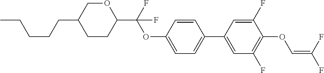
C1CC(C(F)(OC2=CC=C(C3=CC(F)=C(OC=C(F)F)C(F)=C3)C=C2)F)OCC1CCCCC
